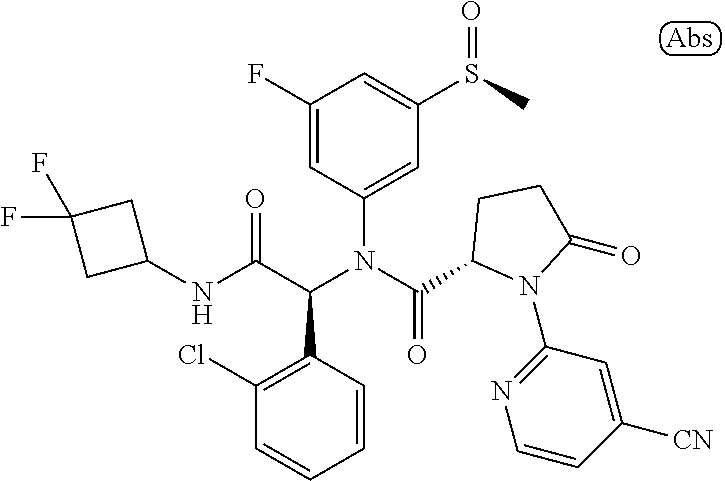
N(C(C(N(C(=O)C1N(C2=NC=CC([CN])=C2)C(=O)CC1)C1=CC(S(C)=O)=CC(F)=C1)C1=C(Cl)C=CC=C1)=O)C1CC(F)(F)C1
